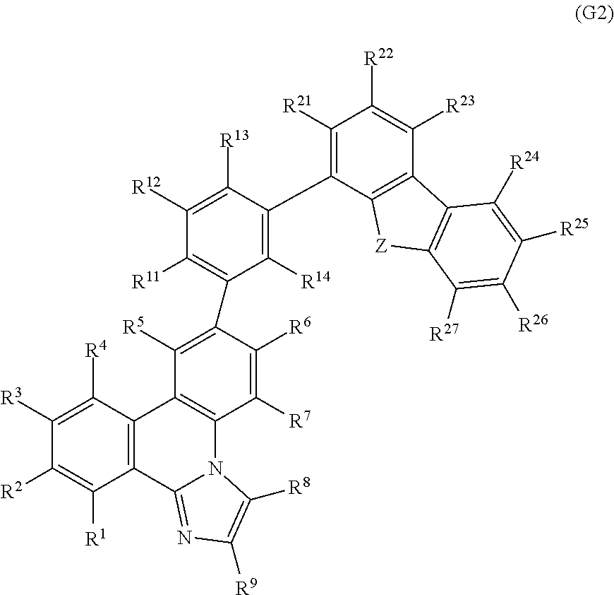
C1([R21])=C(C2=C([R14])C(C3=C([R5])C4=C(C([R7])=C3[R6])N3C(=NC([R9])=C3[R8])C3=C4C([R4])=C([R3])C([R2])=C3[R1])=C([R11])C([R12])=C2[R13])C2=C(C([R23])=C1[R22])C1=C([Z]2)C([R27])=C([R26])C([R25])=C1[R24]
